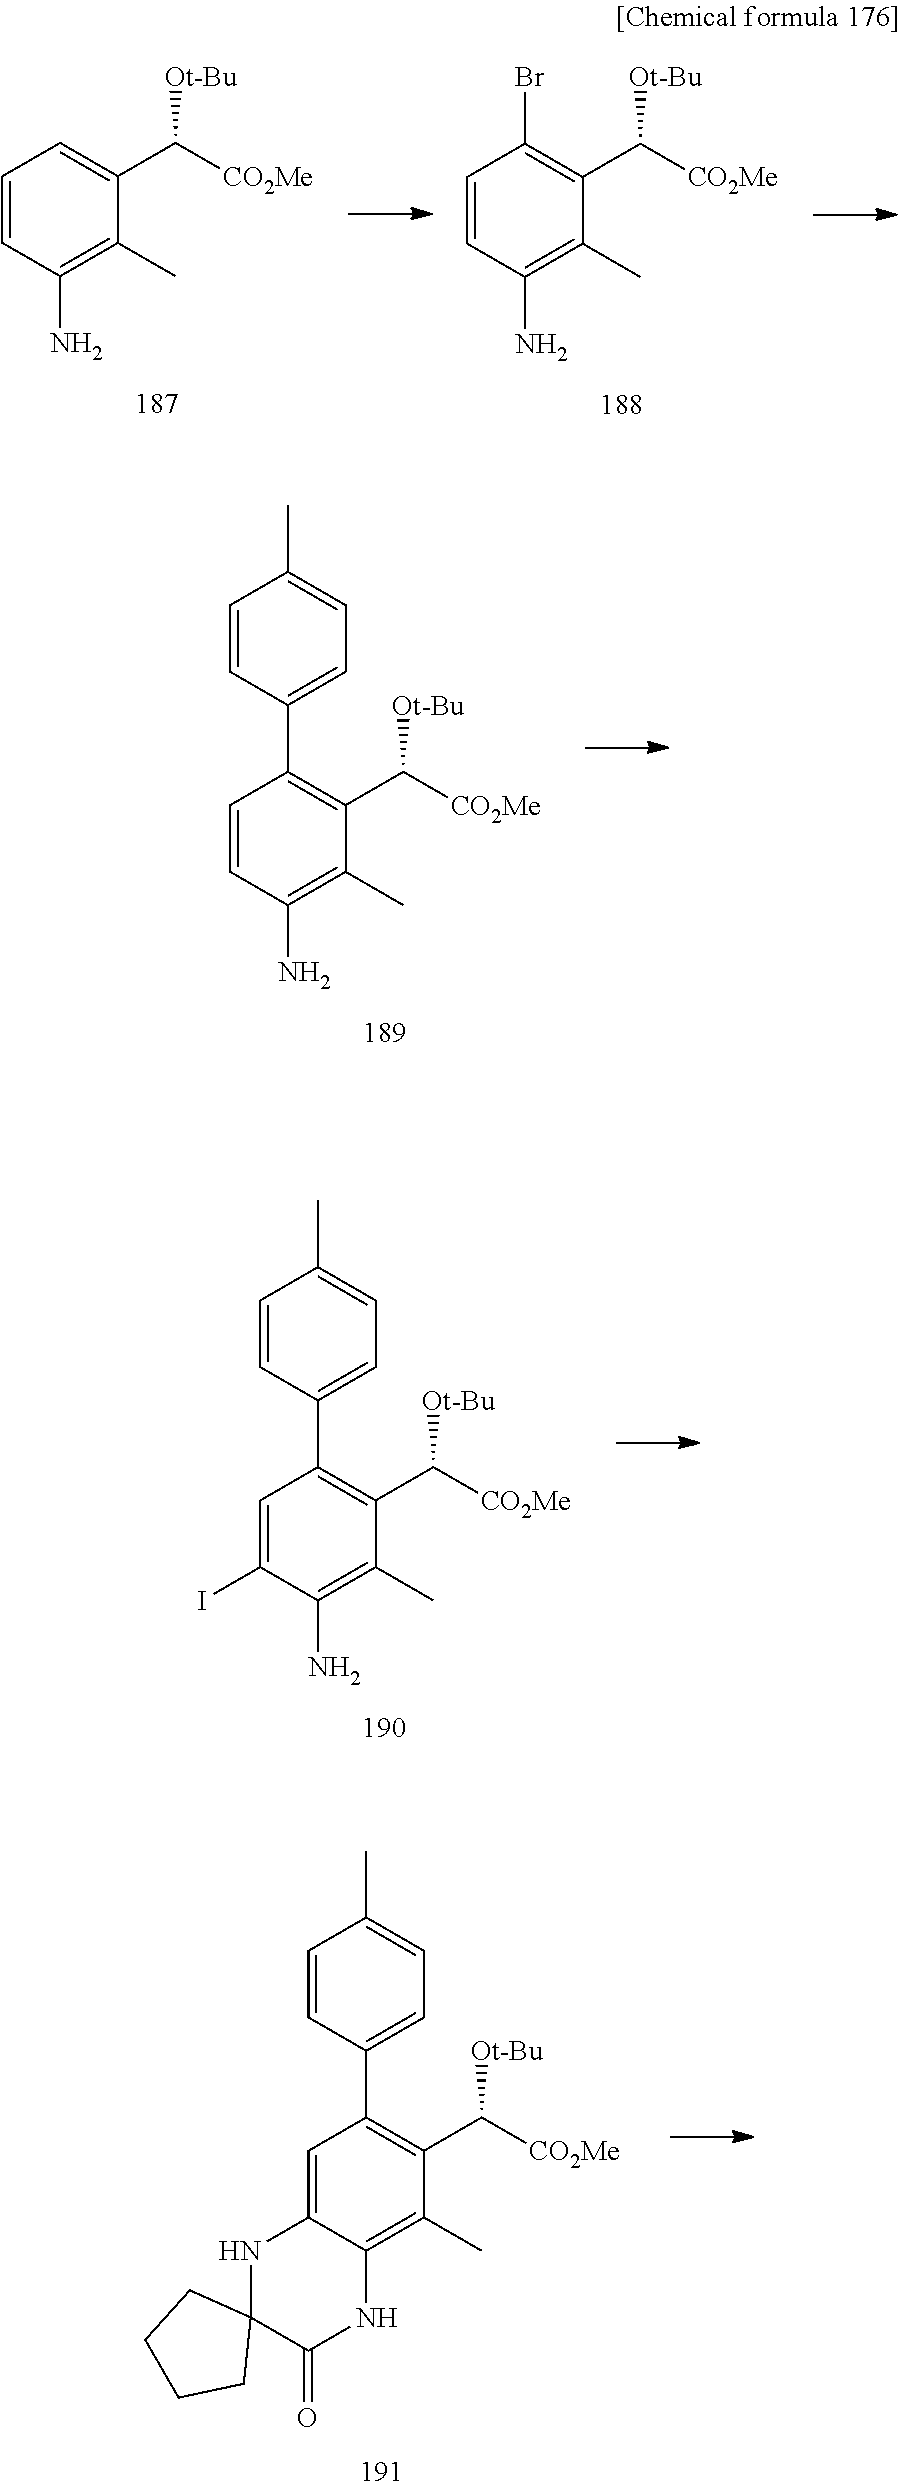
C1=CC(N)=C(C)C(C([Ot-Bu])[CO2Me])=C1.C1=CC(N)=C(C)C(C([Ot-Bu])[CO2Me])=C1Br.C1=CC(N)=C(C)C(C([Ot-Bu])[CO2Me])=C1C1=CC=C(C)C=C1.C1=C(I)C(N)=C(C)C(C([Ot-Bu])[CO2Me])=C1C1=CC=C(C)C=C1.C1=C2C(=C(C)C(C([Ot-Bu])[CO2Me])=C1C1=CC=C(C)C=C1)NC(=O)C1(N2)CCCC1
